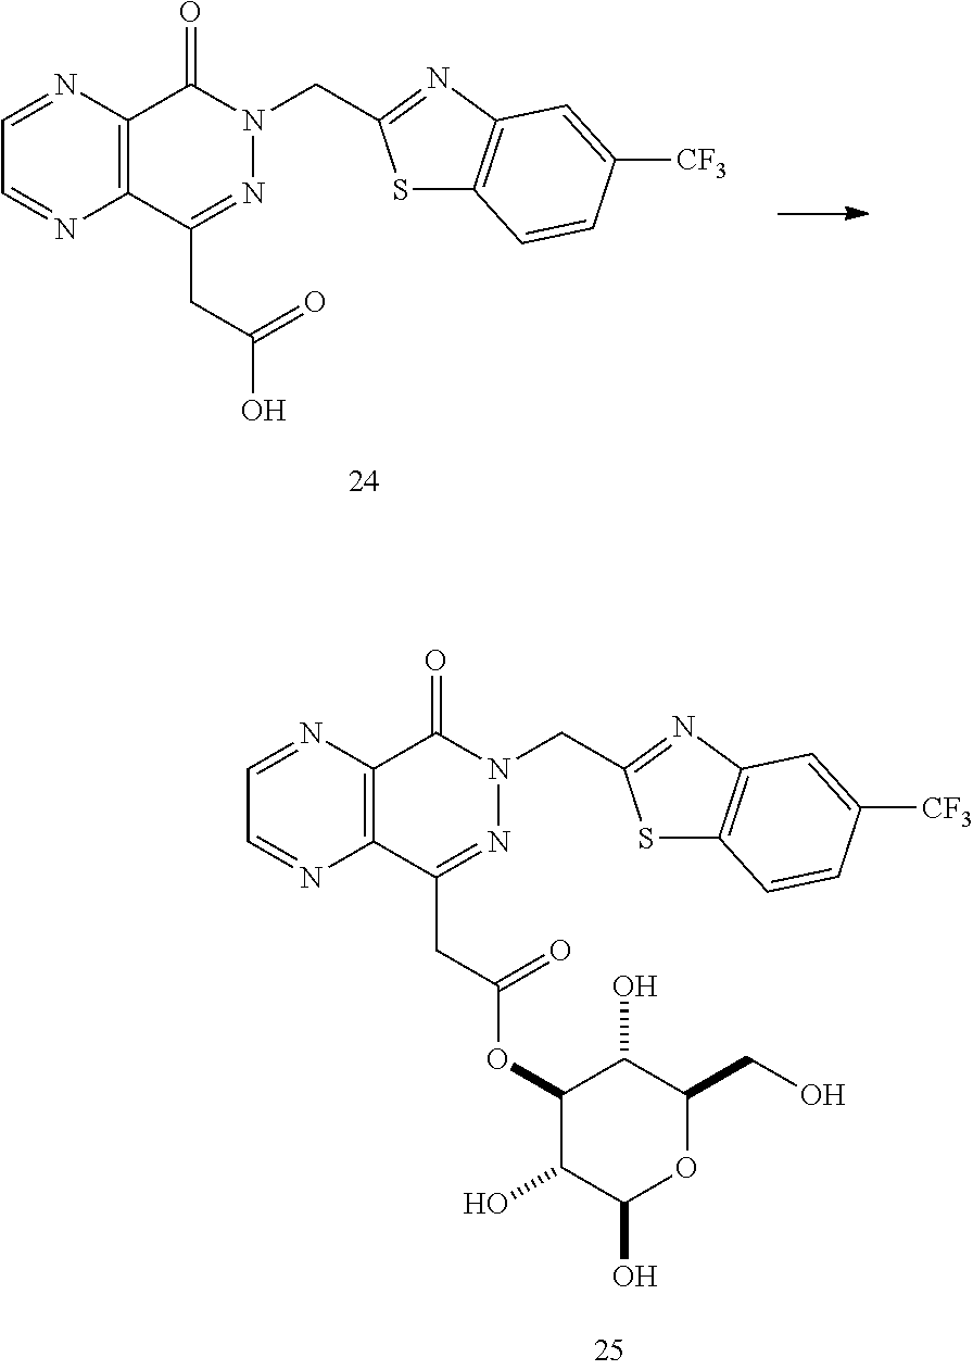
S1C2=C(N=C1CN1N=C(CC(O)=O)C3=C(C1=O)N=CC=N3)C=C([CF3])C=C2.S1C2=C(N=C1CN1N=C(CC(OC3C(O)C(O)OC(CO)C3O)=O)C3=C(C1=O)N=CC=N3)C=C([CF3])C=C2
